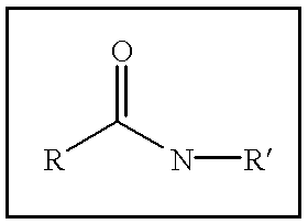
[R]C(N[R])=O
